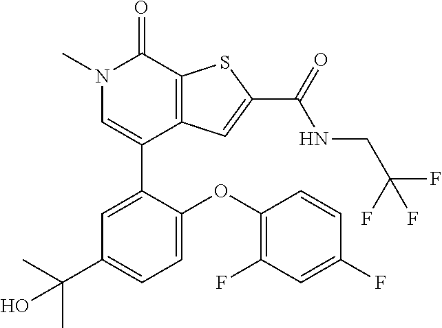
N1(C)C=C(C2=CC(C(C)(C)O)=CC=C2OC2=C(F)C=C(F)C=C2)C2=C(C1=O)SC(C(=O)NCC(F)(F)F)=C2
